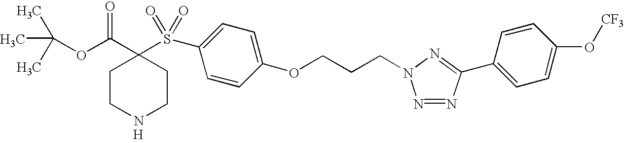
N1CCC(C(OC(C)(C)C)=O)(S(=O)(=O)C2=CC=C(OCCCN3N=NC(C4=CC=C(O[CF3])C=C4)=N3)C=C2)CC1.[H]
